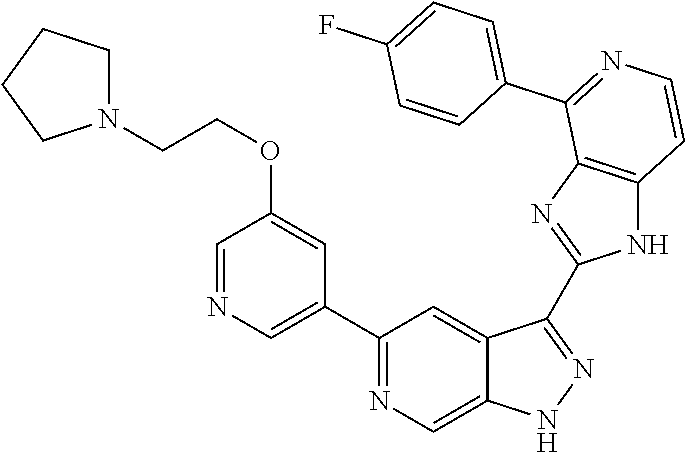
C1(C2=NC=C3C(=C2)C(C2=NC4=C(N2)C=CN=C4C2=CC=C(F)C=C2)=NN3)=CN=CC(OCCN2CCCC2)=C1
